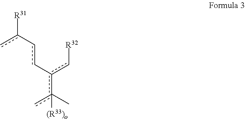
cc(-cc-c(c[R32])c(C)(c)[(R33)o])[R31]
